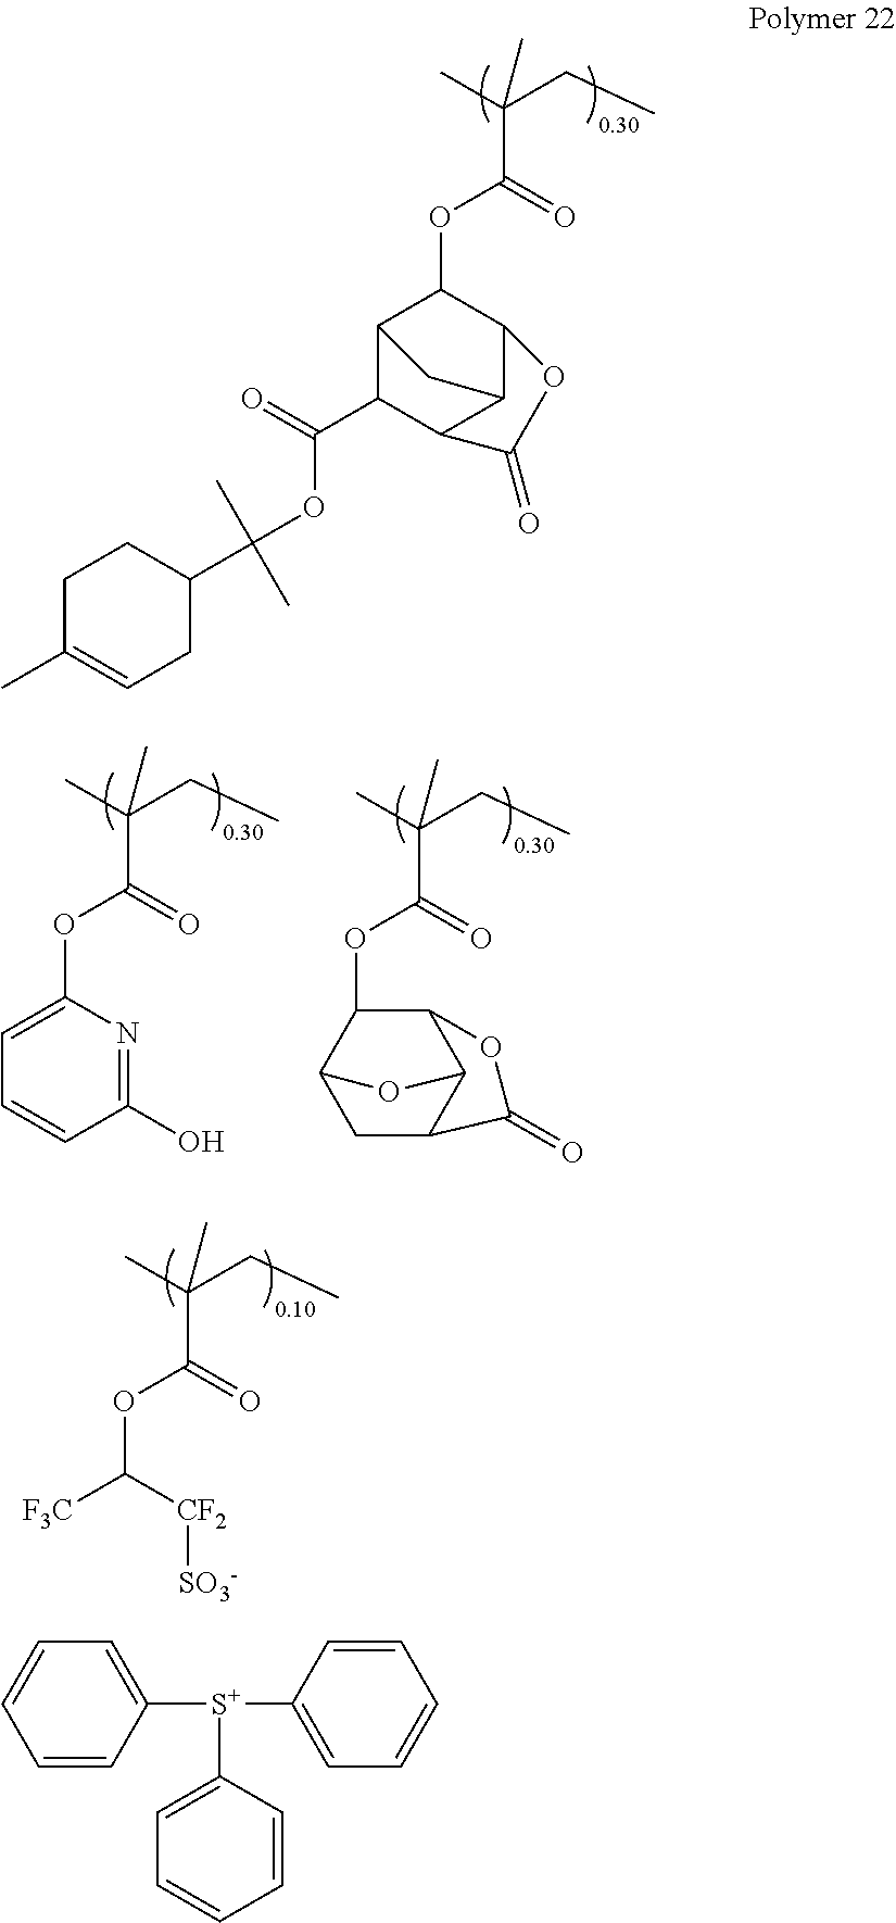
CC(CC)(C)C(=O)OC1C2C(C(=O)OC(C)(C)C3CCC(C)=CC3)C3C(C1OC3=O)C2.CC(CC)(C)C(=O)OC([F3C])[CF2][SO3-].C1([S+](C2=CC=CC=C2)C2=CC=CC=C2)=CC=CC=C1.CC(CC)(C)C(=O)OC1=CC=CC(O)=N1.CC(CC)(C)C(=O)OC1C2C3C(CC1O3)C(=O)O2
